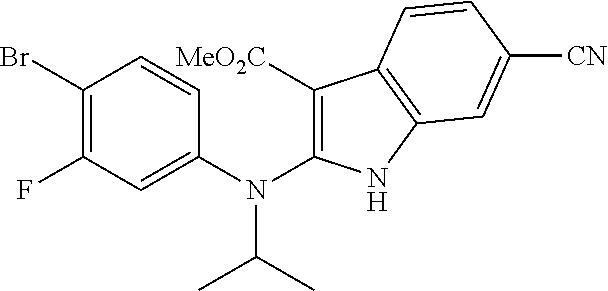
C1(Br)=C(F)C=C(N(C2=C([MeO2C])C3=C(N2)C=C([CN])C=C3)C(C)C)C=C1
